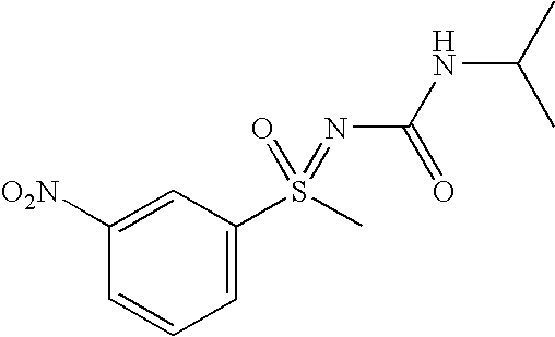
C1=C(S(C)(=NC(=O)NC(C)C)=O)C=C([O2N])C=C1
